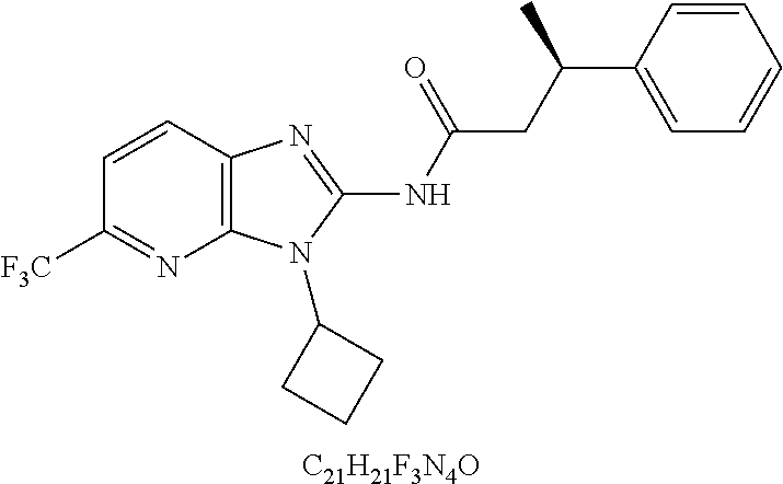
C1=CC2=C(N=C1[F3C])N(C1CCC1)C(NC(CC(C1=CC=CC=C1)C)=O)=N2.[C21H21F3N4O]
